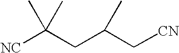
[NC]C(CC(C[CN])C)(C)C
